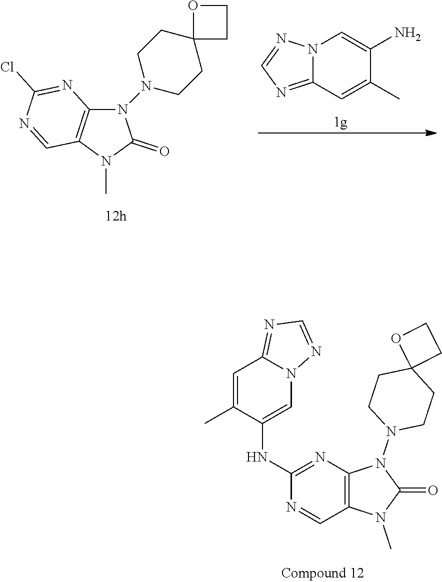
N1(N2CCC3(CC2)CCO3)C2=C(C=NC(Cl)=N2)N(C)C1=O.N12C(=NC=N1)C=C(C)C(N)=C2.C1(NC2=CN3C(=NC=N3)C=C2C)=NC2=C(C=N1)N(C)C(=O)N2N1CCC2(CC1)CCO2
